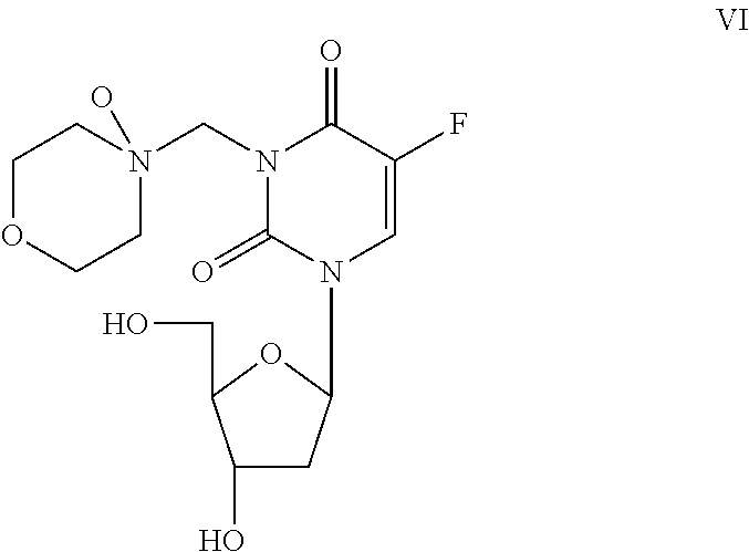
N1(CN2C(=O)C(F)=CN(C3CC(O)C(CO)O3)C2=O)(O)CCOCC1
